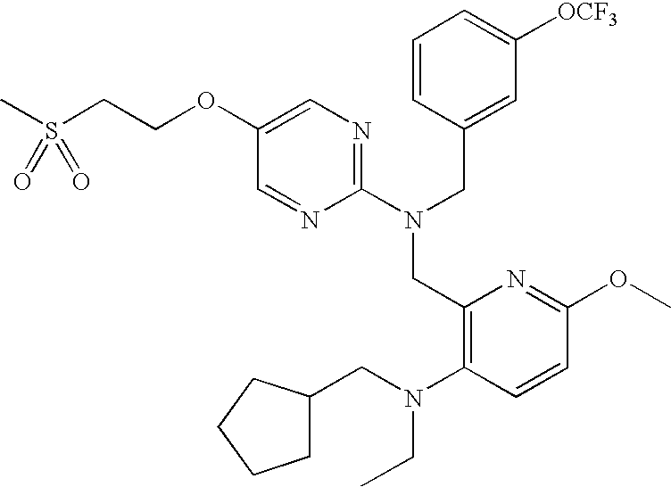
C1(N(CC2=CC([OCF3])=CC=C2)CC2=C(N(CC3CCCC3)CC)C=CC(OC)=N2)=NC=C(OCCS(C)(=O)=O)C=N1
